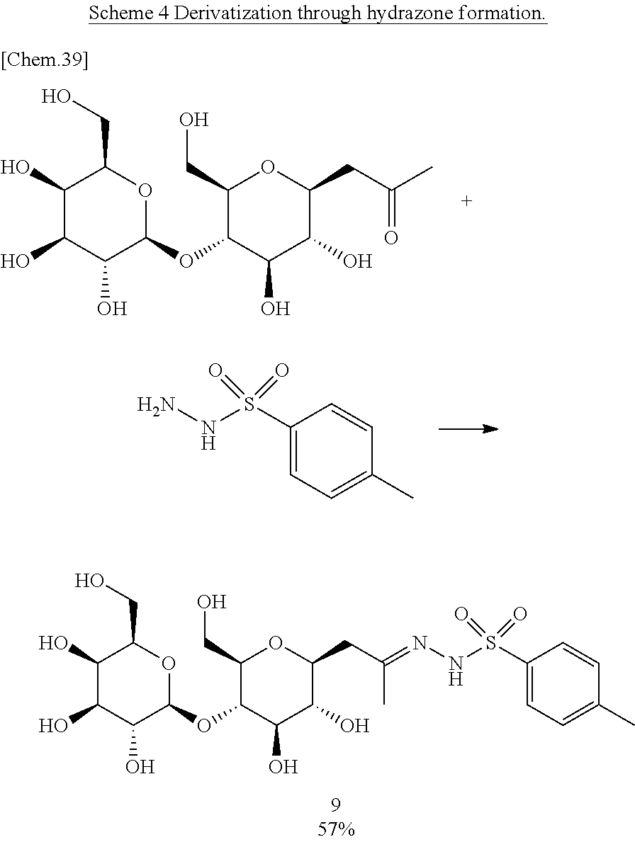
C1(O)C(O)C(O)C(OC2C(O)C(O)C(CC(C)=O)OC2CO)OC1CO.C1(S(NN)(=O)=O)=CC=C(C)C=C1.C1(O)C(O)C(O)C(OC2C(O)C(O)C(CC(=NNS(C3=CC=C(C)C=C3)(=O)=O)C)OC2CO)OC1CO
